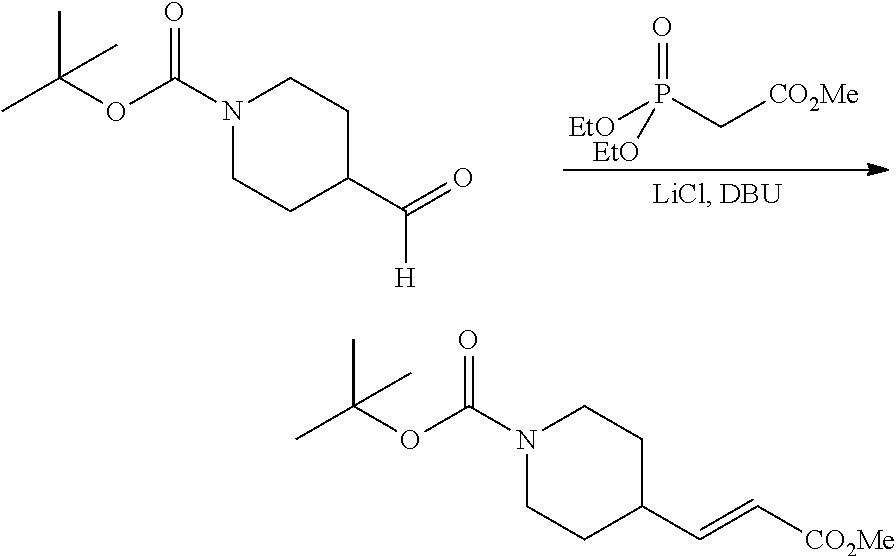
[EtO]P(C[CO2Me])(=O)[EtO].CC(OC(N1CCC(C(=O)[H])CC1)=O)(C)C.CC(OC(N1CCC(C=C[CO2Me])CC1)=O)(C)C
